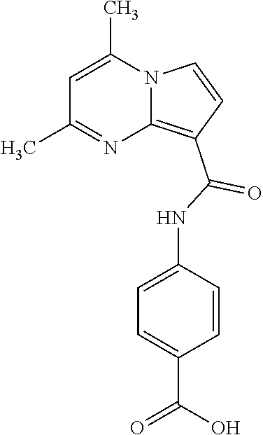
C1=C(C)N2C(=C(C(=O)NC3=CC=C(C(O)=O)C=C3)C=C2)N=C1C
